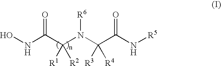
ONC(=O)C(N(C(C(N[R5])=O)([R3])[R4])[R6])([R1])[R2]
